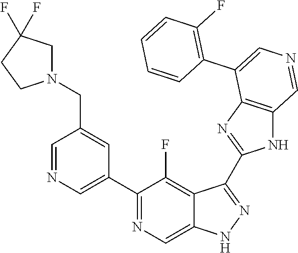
C1(C2=CN=CC(CN3CC(F)(F)CC3)=C2)=NC=C2C(=C1F)C(C1=NC3=C(N1)C=NC=C3C1=C(F)C=CC=C1)=NN2
